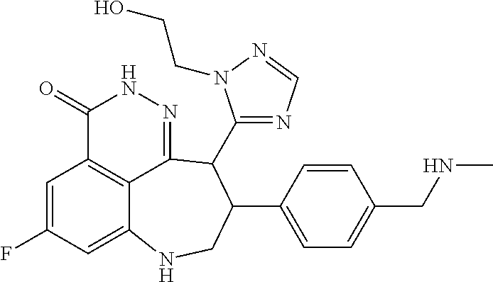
C1=C(F)C=C2C3=C1C(=O)NN=C3C(C1=NC=NN1CCO)C(C1=CC=C(CNC)C=C1)CN2
